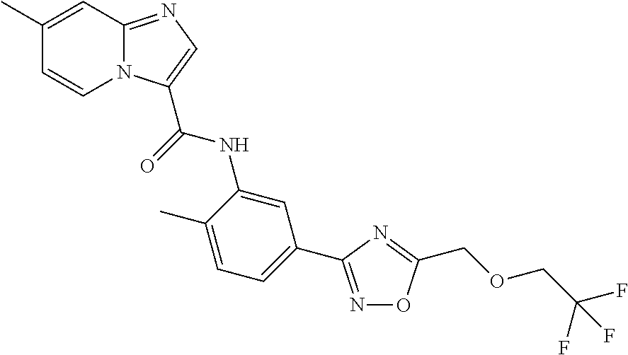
C1(C)=CC2=NC=C(C(NC3=CC(C4=NOC(COCC(F)(F)F)=N4)=CC=C3C)=O)N2C=C1
